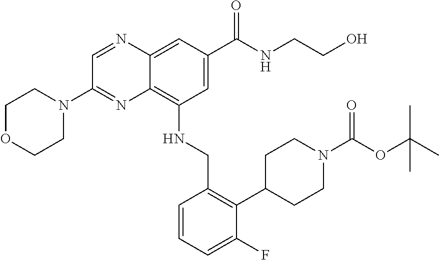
N1(C(OC(C)(C)C)=O)CCC(C2=C(CNC3=C4C(=CC(C(NCCO)=O)=C3)N=CC(N3CCOCC3)=N4)C=CC=C2F)CC1
